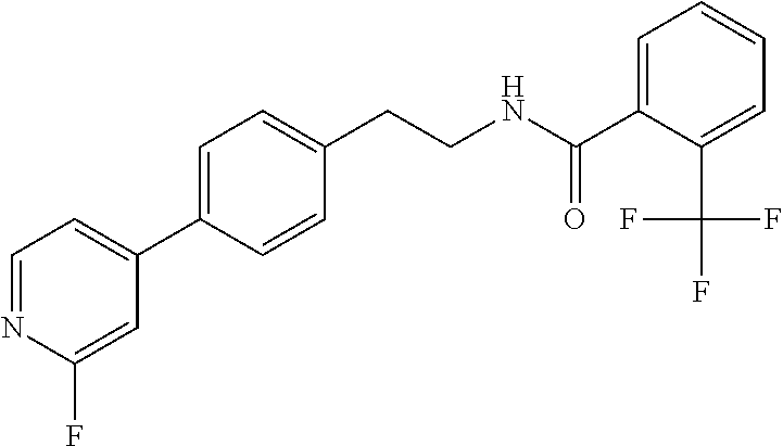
C(CNC(=O)C1=CC=CC=C1C(F)(F)F)C1=CC=C(C2=CC=NC(F)=C2)C=C1
